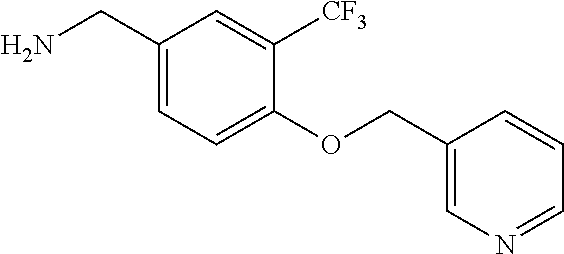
C1(CN)=CC=C(OCC2=CN=CC=C2)C([CF3])=C1
